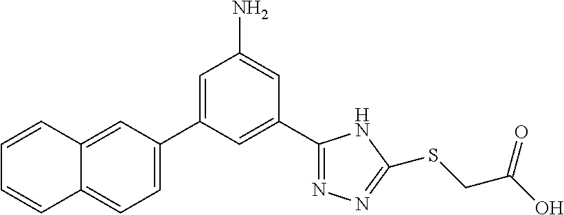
C1(C2=NN=C(SCC(O)=O)N2)=CC(C2=CC=C3C(=C2)C=CC=C3)=CC(N)=C1
